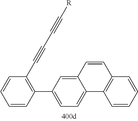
C1=CC=CC(C2=CC=C3C(=C2)C=CC2=C3C=CC=C2)=C1C#CC#C[R]
